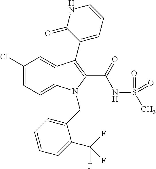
C1(Cl)=CC=C2C(=C1)C(C1=CC=CNC1=O)=C(C(NS(C)(=O)=O)=O)N2CC1=CC=CC=C1C(F)(F)F
